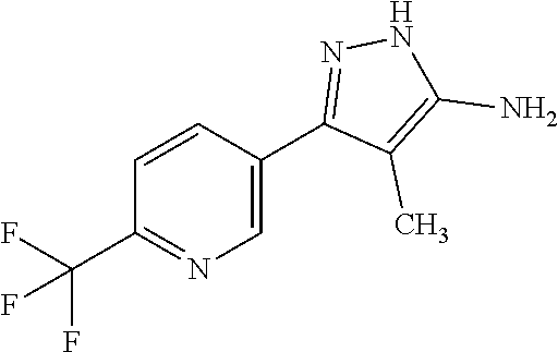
C1=C(C2=NNC(N)=C2C)C=CC(C(F)(F)F)=N1
